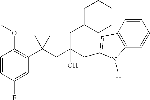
C1=CC(F)=CC(C(CC(CC2=CC3=C(C=CC=C3)N2[H])(O)CC2CCCCC2)(C)C)=C1OC
